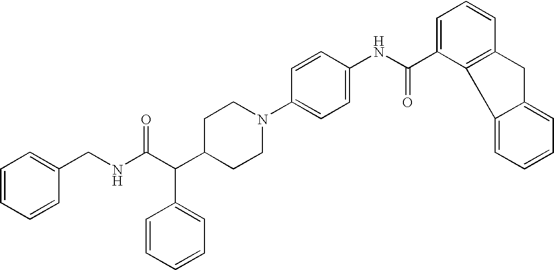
C1(CNC(C(C2CCN(C3=CC=C(NC(C4=CC=CC5=C4C4=CC=CC=C4C5)=O)C=C3)CC2)C2=CC=CC=C2)=O)=CC=CC=C1
